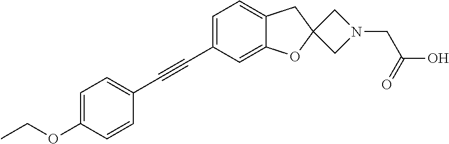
C1=C(OCC)C=CC(C#CC2=CC=C3C(=C2)OC2(C3)CN(CC(O)=O)C2)=C1
